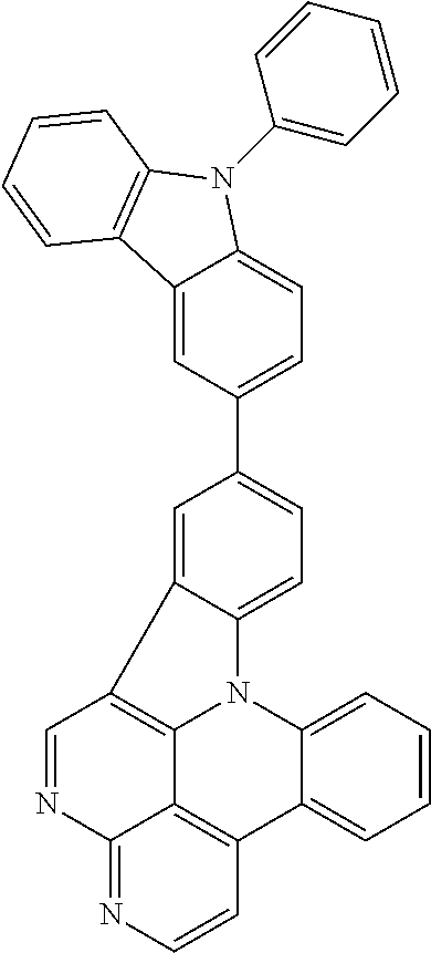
C12=CC(C3=CC=C4C(=C3)C3=C5N4C4=CC=CC=C4C4=C5C(=NC=C4)N=C3)=CC=C1N(C1=CC=CC=C1)C1=C2C=CC=C1
